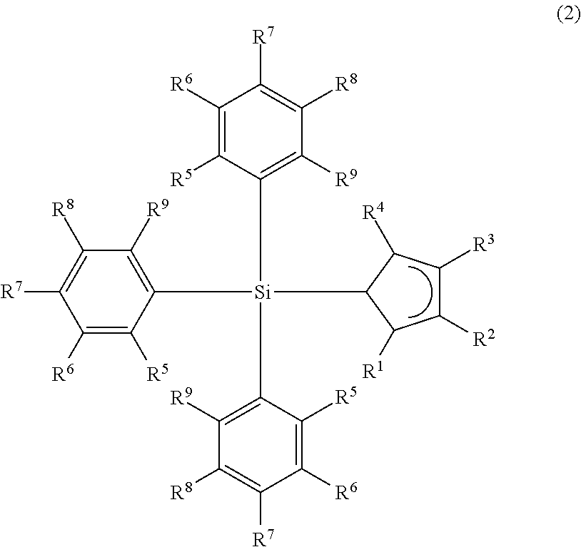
C1([R6])=C([R5])C([Si](C2=C([R9])C([R8])=C([R7])C([R6])=C2[R5])(C2=C([R9])C([R8])=C([R7])C([R6])=C2[R5])C2C([R4])C([R3])C([R2])C2[R1])=C([R9])C([R8])=C1[R7]
